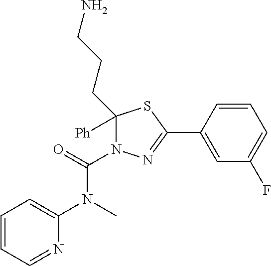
C1=CC(C2=NN(C(=O)N(C3=CC=CC=N3)C)C(CCCN)([Ph])S2)=CC(F)=C1
